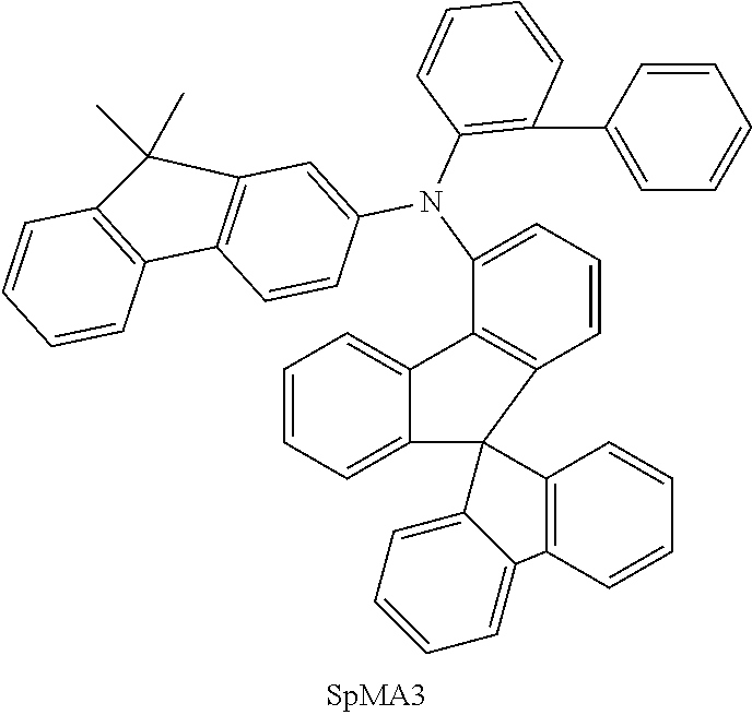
C12=C(C=CC=C1N(C1=CC3=C(C4=C(C=CC=C4)C3(C)C)C=C1)C1=C(C3=CC=CC=C3)C=CC=C1)C1(C3=CC=CC=C23)C2=C(C=CC=C2)C2=CC=CC=C12
